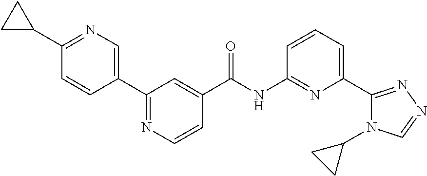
C1(C2=NC=CC(C(=O)NC3=NC(C4=NN=CN4C4CC4)=CC=C3)=C2)=CN=C(C2CC2)C=C1
